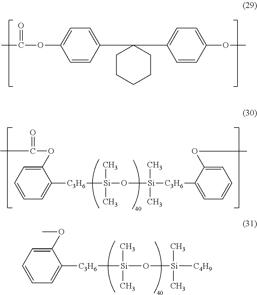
C1CCCCC1(C1=CC=C(OC(C)=O)C=C1)C1=CC=C(OC)C=C1.C1(OC(C)=O)=CC=CC=C1[C3H6][Si](O[Si]([C3H6]C1=CC=CC=C1OC)(C)C)(C)C.C1(OC)=CC=CC=C1[C3H6][Si](O[Si]([C4H9])(C)C)(C)C
